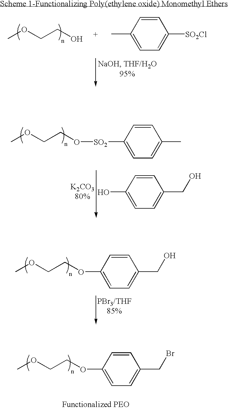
COCCO[SO2]C1=CC=C(C)C=C1.C1(O)=CC=C(CO)C=C1.COCCOC1=CC=C(CO)C=C1.COCCOC1=CC=C(CBr)C=C1.COCCO.C1(C)=CC=C([SO2Cl])C=C1
